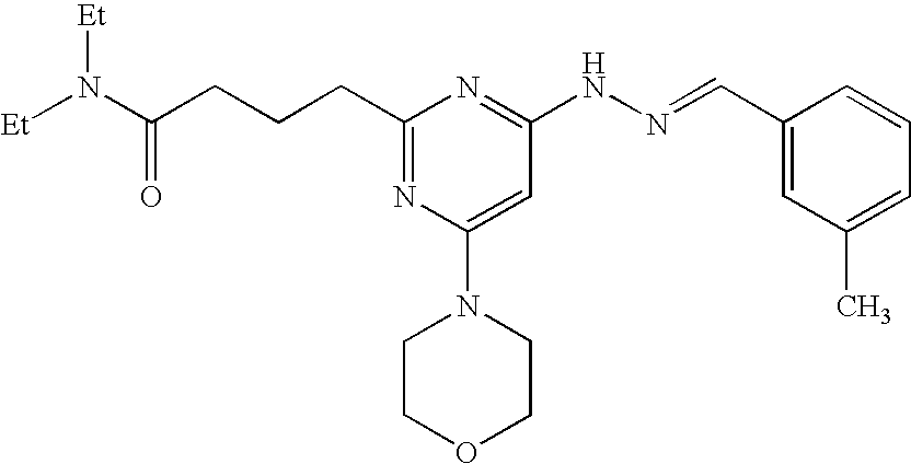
C(CCCC1=NC(N2CCOCC2)=CC(NN=CC2=CC(C)=CC=C2)=N1)(N([Et])[Et])=O
